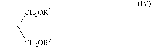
CN([CH2OR1])[CH2OR2]
